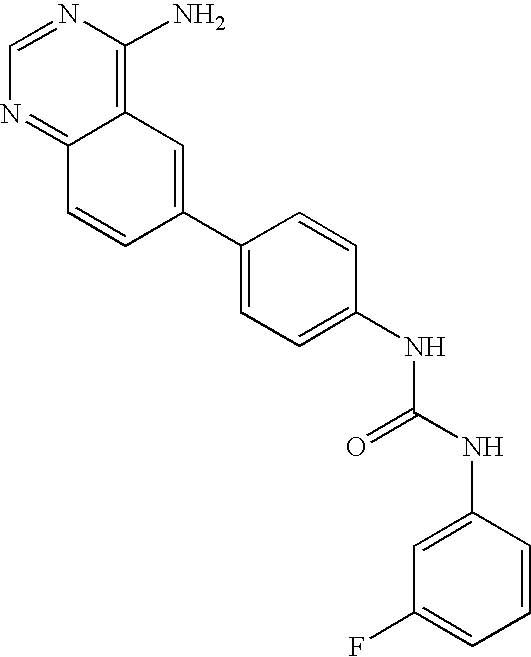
C1=NC(N)=C2C(=N1)C=CC(C1=CC=C(NC(NC3=CC(F)=CC=C3)=O)C=C1)=C2
